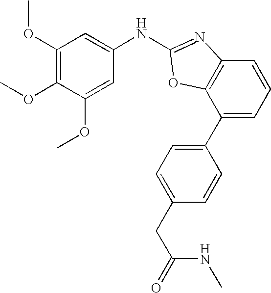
C1(C2=CC=C(CC(=O)NC)C=C2)=CC=CC2=C1OC(NC1=CC(OC)=C(OC)C(OC)=C1)=N2
